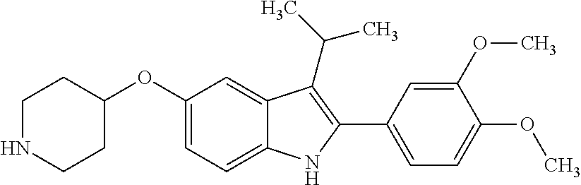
C1(OC2=CC=C3C(=C2)C(C(C)C)=C(C2=CC=C(OC)C(OC)=C2)N3)CCNCC1
